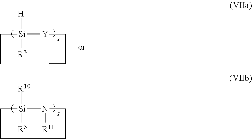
[H][Si]1([R3])[Y]CCCC1.[R10][Si]1([R3])N([R11])CCCC1
